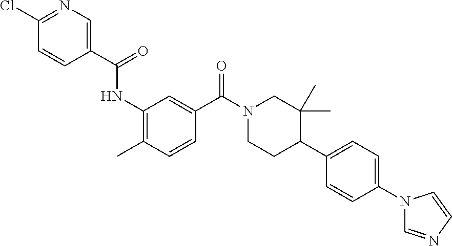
C1(Cl)=NC=C(C(=O)NC2=C(C)C=CC(C(N3CCC(C4=CC=C(N5C=NC=C5)C=C4)C(C)(C)C3)=O)=C2)C=C1
